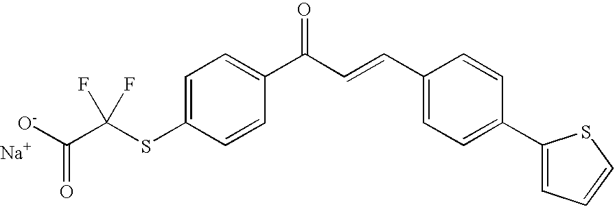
C1=C(SC(C([O-])=O)(F)F)C=CC(C(=O)C=CC2=CC=C(C3=CC=CS3)C=C2)=C1.[Na]
